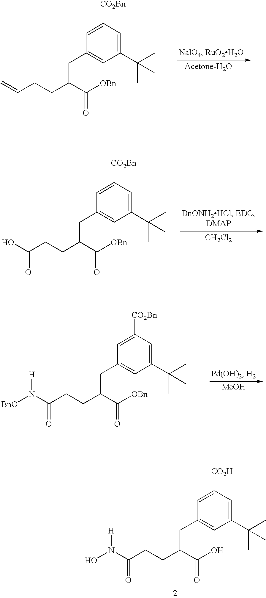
C=CCCC(CC1=CC(C(C)(C)C)=CC([CO2Bn])=C1)C([OBn])=O.[CH2Cl2].OC(CCC(CC1=CC(C(C)(C)C)=CC([CO2Bn])=C1)C([OBn])=O)=O.[MeOH].[BnO]N([H])C(=O)CCC(C([OBn])=O)CC1=CC(C(C)(C)C)=CC([CO2Bn])=C1.ON([H])C(CCC(C(=O)O)CC1=CC(C(C)(C)C)=CC([CO2H])=C1)=O
